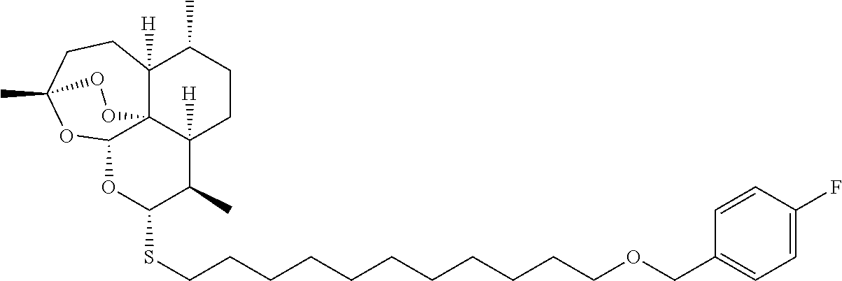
C12([H])C34C([H])(CCC1C)C(C)C(SCCCCCCCCCCCOCC1=CC=C(F)C=C1)OC3OC(C)(CC2)OO4
